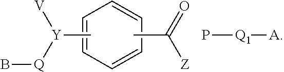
C1=CC=CC=C1.CC(=O)[Z].C[Y]([V])[Q]B.P[Q1][A]
